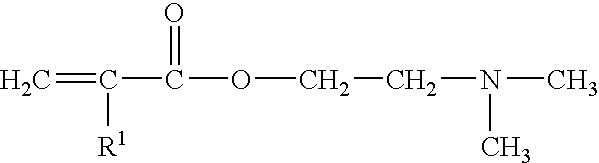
C=C(C(OCCN(C)C)=O)[R1]
